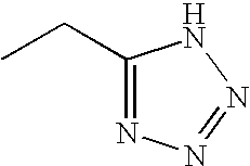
CCC1=NN=NN1
